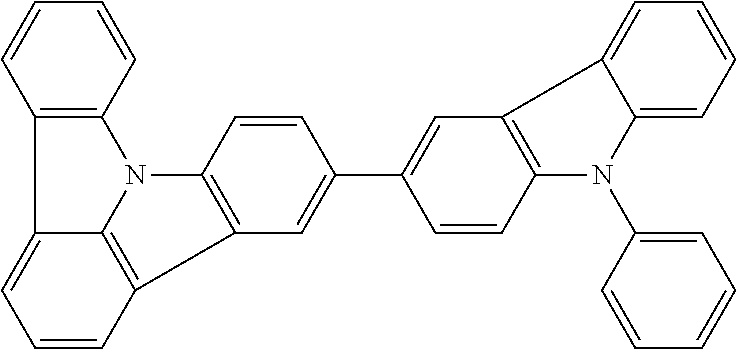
C12=C(N(C3=CC=CC=C3)C3=CC=CC=C13)C=CC(C1=CC3=C(C=C1)N1C4=C3C=CC=C4C3=C1C=CC=C3)=C2
